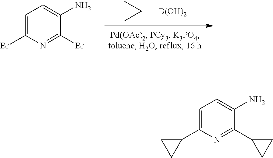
C1CC1[B(OH)2].C1=C(Br)N=C(Br)C(N)=C1.C1=C(C2CC2)N=C(C2CC2)C(N)=C1
